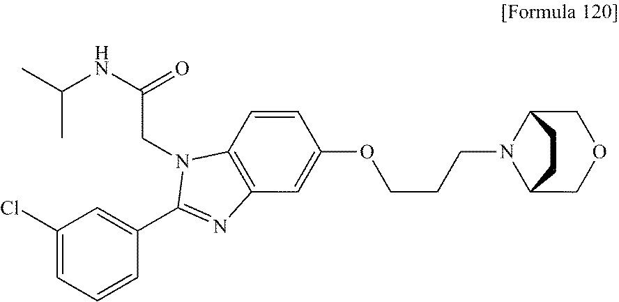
C(NC(C)C)(CN1C2=C(C=C(OCCCN3C4COCC3CC4)C=C2)N=C1C1=CC(Cl)=CC=C1)=O
